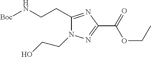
[Boc]NCCC1=NC(C(=O)OCC)=NN1CCO
